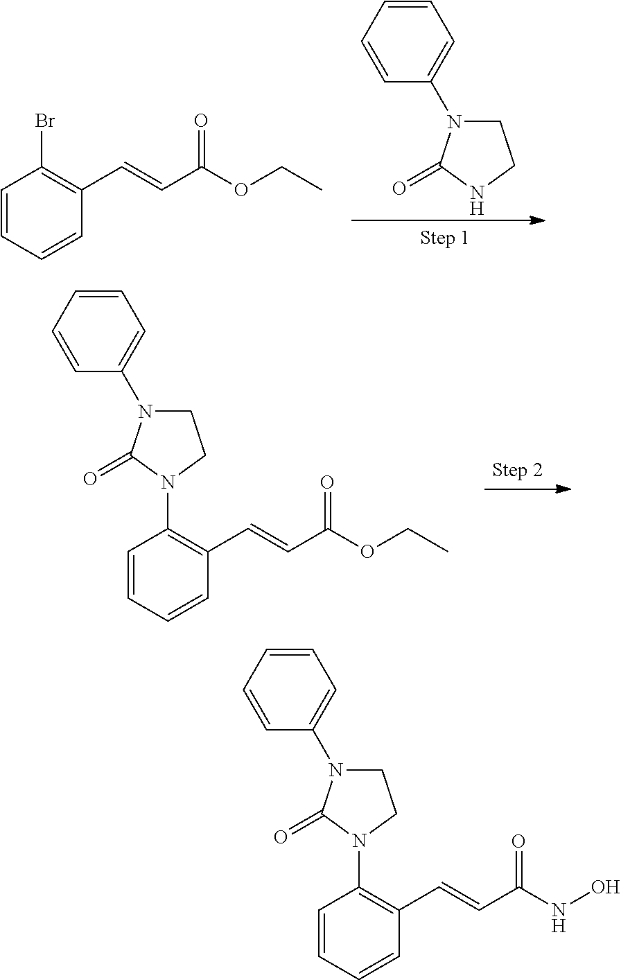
C1=CC=CC(C=CC(OCC)=O)=C1Br.C1N(C2=CC=CC=C2)C(=O)NC1.C1=CC=CC(C=CC(OCC)=O)=C1N1CCN(C2=CC=CC=C2)C1=O.C1=CC=CC(C=CC(NO)=O)=C1N1CCN(C2=CC=CC=C2)C1=O
